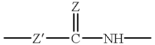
C[Z]C(=[Z])NC
